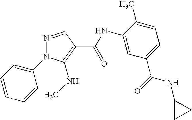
N1=CC(C(=O)NC2=CC(C(=O)NC3CC3)=CC=C2C)=C(NC)N1C1=CC=CC=C1
